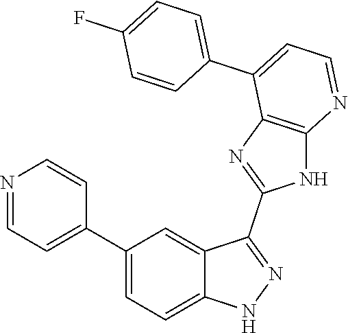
C1(C2=CC=C3C(=C2)C(C2=NC4=C(N2)N=CC=C4C2=CC=C(F)C=C2)=NN3)=CC=NC=C1
